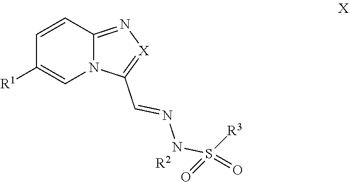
C12=N[X]=C(C=NNS([R3])(=O)=O)N1C=C([R1])C=C2.[R2]
